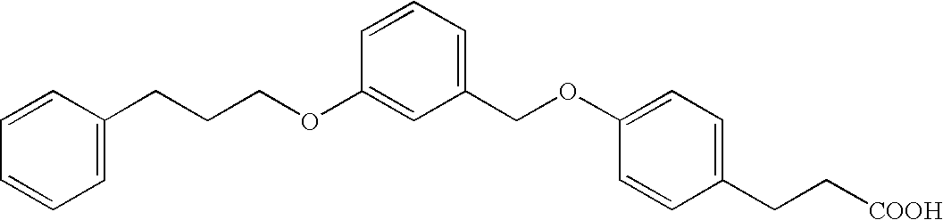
C1=C(CCCOC2=CC(COC3=CC=C(CC[COOH])C=C3)=CC=C2)C=CC=C1
